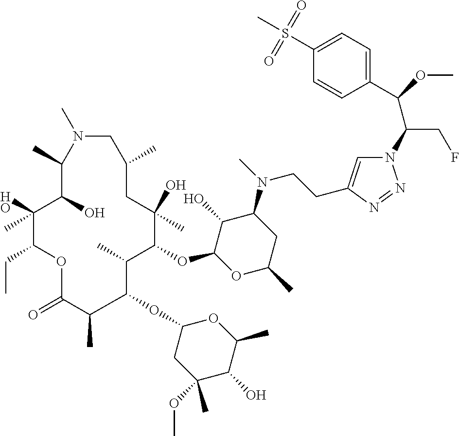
C1(C(OC)C(CF)N2C=C(CCN(C3C(O)C(OC4C(C)C(OC5CC(OC)(C)C(O)C(C)O5)C(C)C(=O)OC(CC)C(O)(C)C(O)C(C)N(C)CC(C)CC4(O)C)OC(C)C3)C)N=N2)=CC=C(S(C)(=O)=O)C=C1
